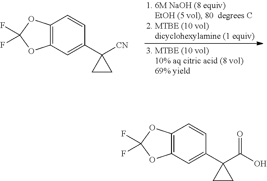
C12=C(OC(F)(F)O1)C=CC(C1([CN])CC1)=C2.C12=C(OC(F)(F)O1)C=CC(C1(C(O)=O)CC1)=C2
